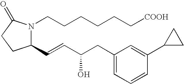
N1(CCCCCC[COOH])C(C=CC(CC2=CC=CC(C3CC3)=C2)O)CCC1=O
